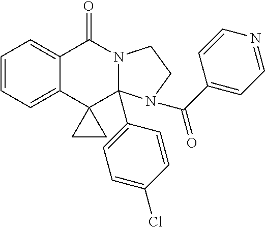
C1=CC=C2C(=C1)C(=O)N1C(C3=CC=C(Cl)C=C3)(C23CC3)N(C(C2=CC=NC=C2)=O)CC1
